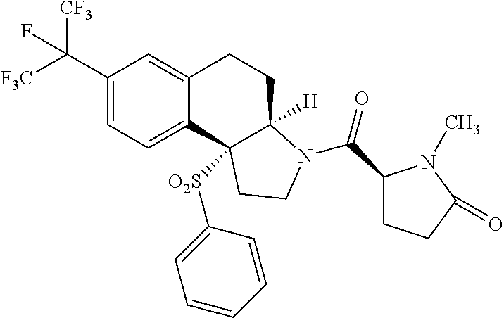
C1(C([CF3])([F3C])F)=CC=C2C(=C1)CCC1([H])C2([O2S]C2=CC=CC=C2)CCN1C(C1CCC(=O)N1C)=O
